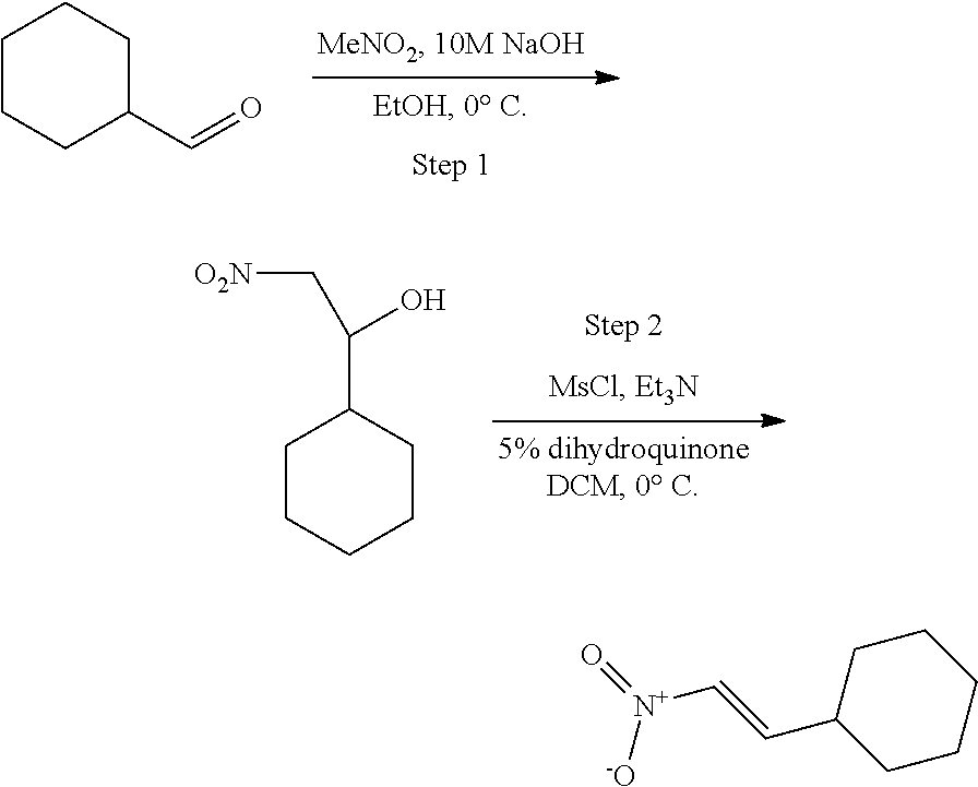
C1CCC(C=O)CC1.C1CCCCC1C(O)C[O2N].C1CCCCC1C=C[N+]([-O])=O
